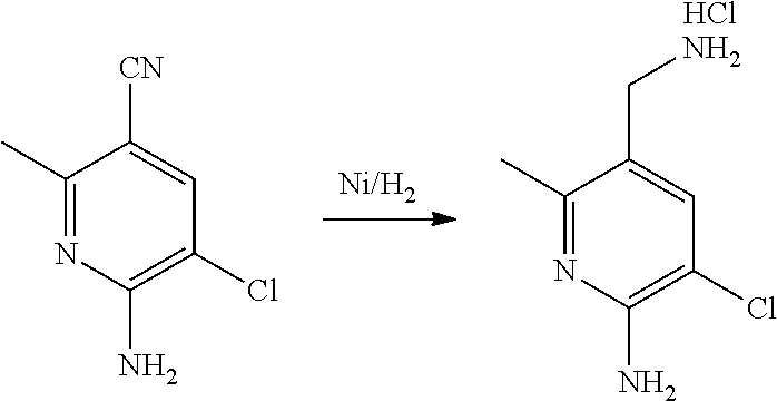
[Ni/H2].C1(C)=NC(N)=C(Cl)C=C1CN.Cl.C1(C)=NC(N)=C(Cl)C=C1[CN]
